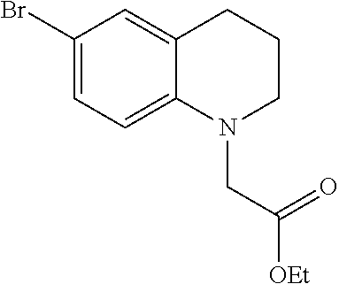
BrC1=CC=C2C(=C1)CCCN2CC(=O)[OEt]
